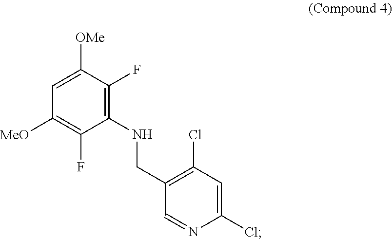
C1=C([OMe])C(F)=C(NCC2=C(Cl)C=C(Cl)N=C2)C(F)=C1[MeO]
